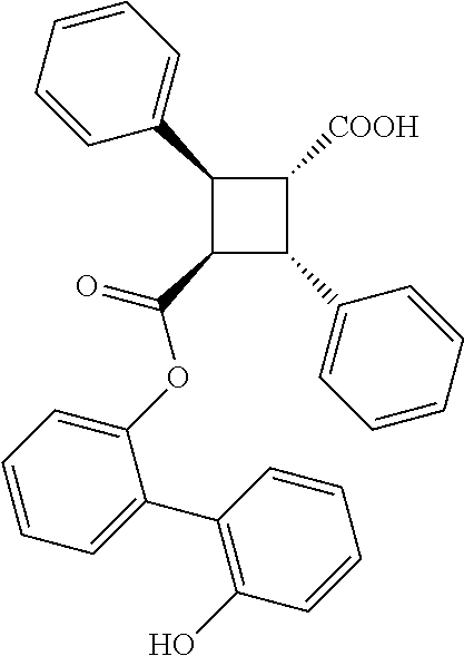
C1(C2=CC=CC=C2)C(C(=O)OC2=CC=CC=C2C2=C(O)C=CC=C2)C(C2=CC=CC=C2)C1[COOH]
